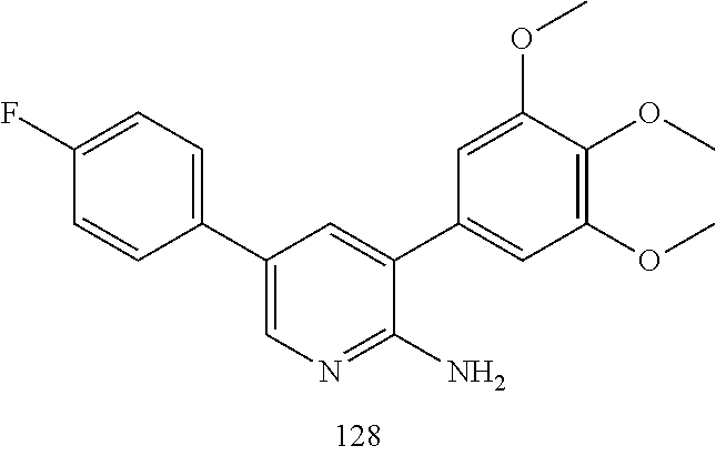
COC1=C(OC)C=C(C2=CC(C3=CC=C(F)C=C3)=CN=C2N)C=C1OC
